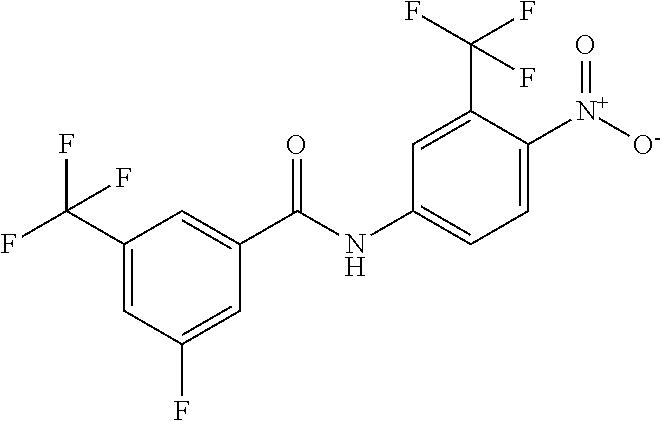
C1(C(F)(F)F)=CC(F)=CC(C(NC2=CC=C([N+]([O-])=O)C(C(F)(F)F)=C2)=O)=C1
